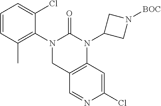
C1(C)=C(N2CC3=C(N(C4CN([BOC])C4)C2=O)C=C(Cl)N=C3)C(Cl)=CC=C1
